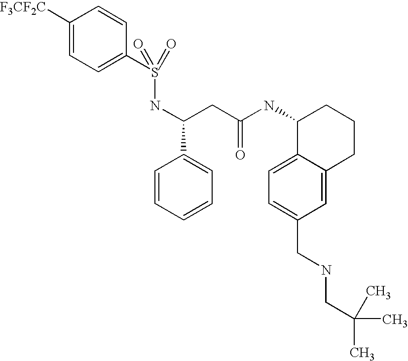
C1([F3CF2C])=CC=C(S(NC(CC(NC2C3=CC=C(CNCC(C)(C)C)C=C3CCC2)=O)C2=CC=CC=C2)(=O)=O)C=C1
